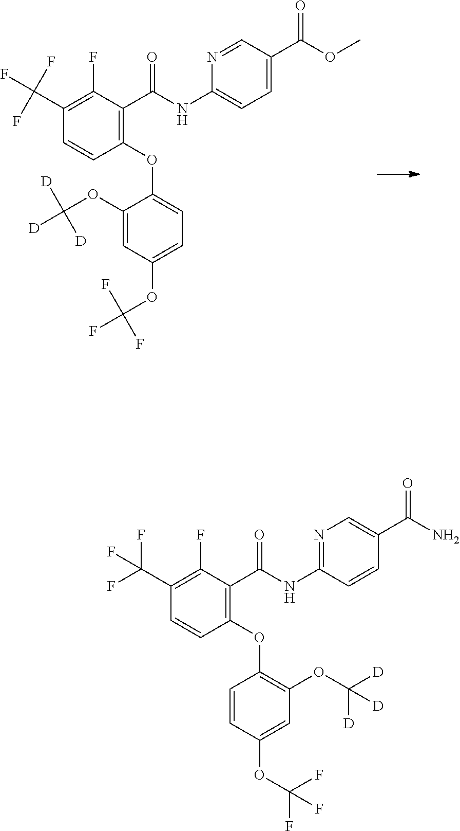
C1(C(F)(F)F)=C(F)C(C(NC2=CC=C(C(OC)=O)C=N2)=O)=C(OC2=CC=C(OC(F)(F)F)C=C2OC([D])([D])[D])C=C1.C1(C(F)(F)F)=C(F)C(C(=O)NC2=NC=C(C(N)=O)C=C2)=C(OC2=C(OC([D])([D])[D])C=C(OC(F)(F)F)C=C2)C=C1
